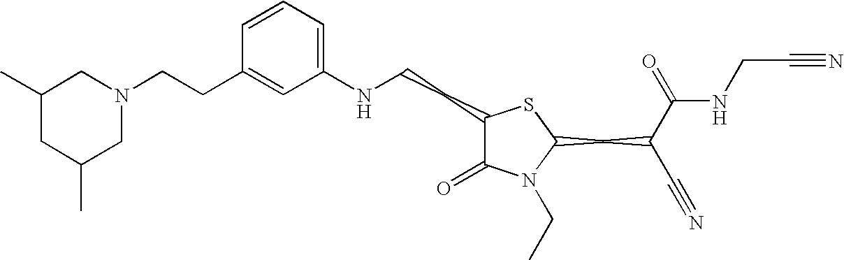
C(CC1=CC(NCCC2C(=O)N(CC)C(CC(C#N)C(=O)NCC#N)S2)=CC=C1)N1CC(C)CC(C)C1
